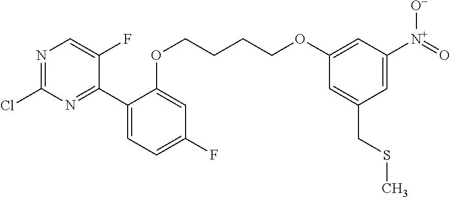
C1(C2=NC(Cl)=NC=C2F)=CC=C(F)C=C1OCCCCOC1=CC([N+](=O)[O-])=CC(CSC)=C1
